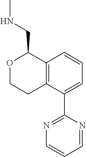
C1=CC=C(C2=NC=CC=N2)C2=C1C(CNC)OCC2
